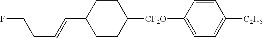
C1CC(C=CCCF)CCC1[CF2O]C1=CC=C([C2H5])C=C1
